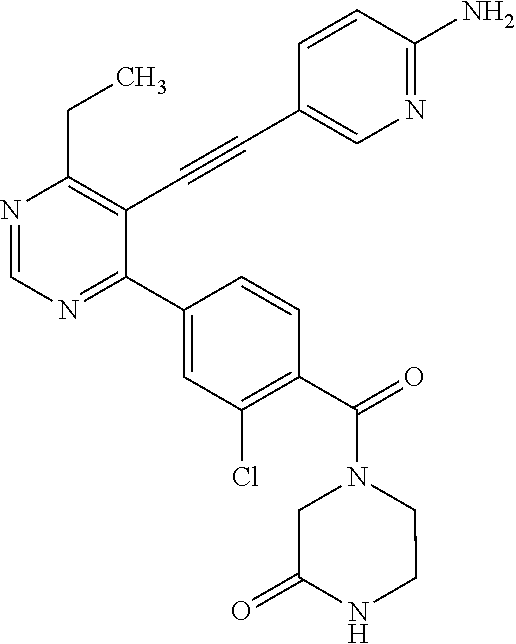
N1=CN=C(C2=CC(Cl)=C(C(=O)N3CCNC(=O)C3)C=C2)C(C#CC2=CN=C(N)C=C2)=C1CC
